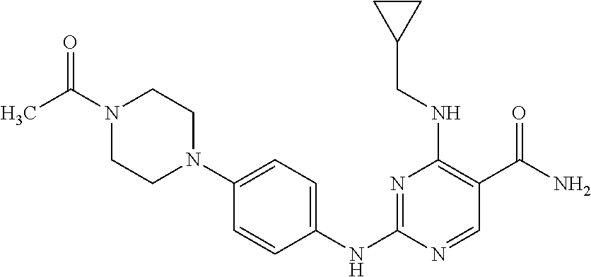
N1(C(C)=O)CCN(C2=CC=C(NC3=NC(NCC4CC4)=C(C(=O)N)C=N3)C=C2)CC1
